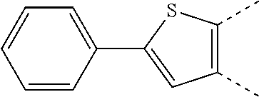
C1=CC(C2=CC(C)=C(C)S2)=CC=C1
